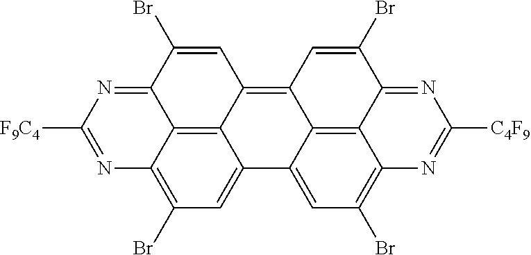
C12=C3C4=C5C6=C7C(=NC([C4F9])=NC7=C(Br)C=C6C3=CC(Br)=C1N=C([F9C4])N=C2C(Br)=C4)C(Br)=C5
